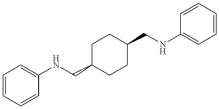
C1=CC=CC(NCC2CCC(CNC3=CC=CC=C3)CC2)=C1
